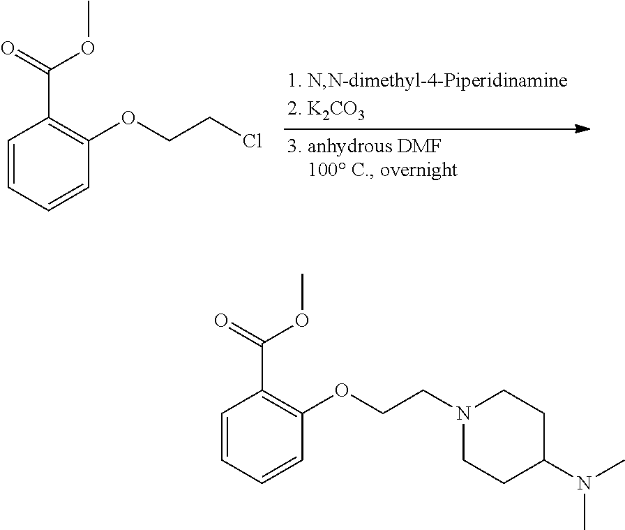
C1=CC=CC(OCCCl)=C1C(=O)OC.C1=CC=CC(OCCN2CCC(N(C)C)CC2)=C1C(=O)OC
